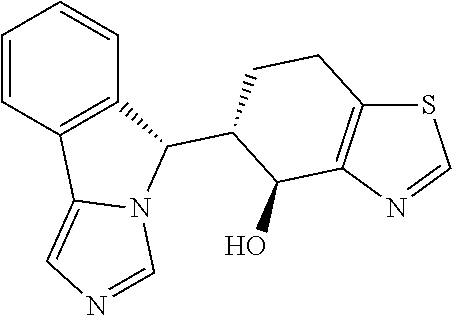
C1=CC2=C(C=C1)C(C1CCC3=C(C1O)N=CS3)N1C2=CN=C1
